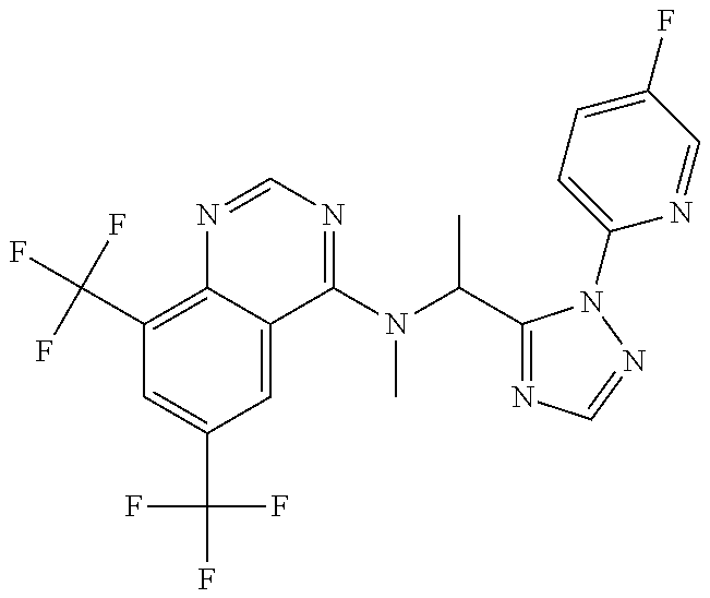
C1(C(F)(F)F)=C2C(=CC(C(F)(F)F)=C1)C(N(C(C1=NC=NN1C1=CC=C(F)C=N1)C)C)=NC=N2
